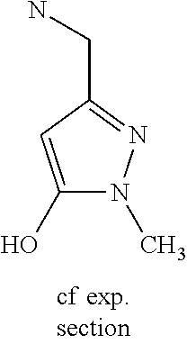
C1(O)=CC(CN)=NN1C
